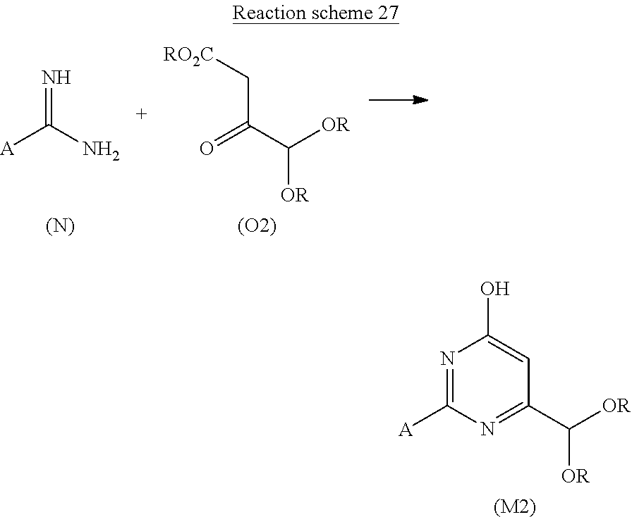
N=C(N)[A].[(N)].C(C(C([OR])[OR])=O)[RO2C].[(O2)].N1=C([A])N=C(C([OR])[OR])C=C1O.[(M2)]
